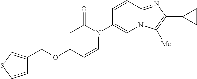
C1(COC2=CC(=O)N(C3=CN4C(=NC(C5CC5)=C4[Me])C=C3)C=C2)=CSC=C1
